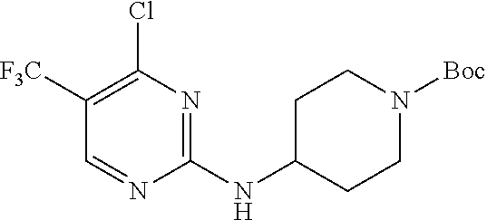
C1=NC(NC2CCN([Boc])CC2)=NC(Cl)=C1[F3C]
